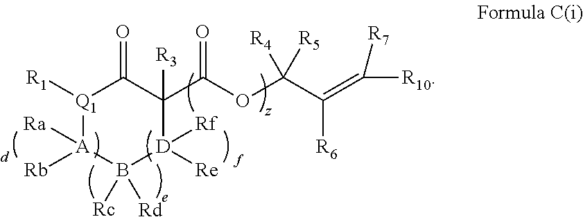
[D]1([Re])([Rf])C(C(OC(C(=C([R10])[R7])[R6])([R5])[R4])=O)([R3])C(=O)[Q1]([R1])[A]([Rb])([Ra])B1([Rd])[Rc]
